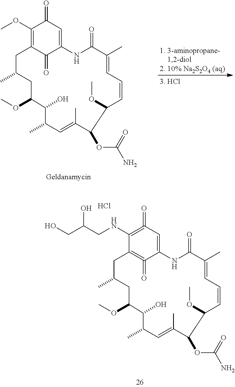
C1(OC)=C2C(=O)C(=CC1=O)NC(=O)C(C)=CC=CC(OC)C(OC(=O)N)C(C)=CC(C)C(O)C(OC)CC(C)C2.C1(NCC(CO)O)=C(=O)C=C2C(=O)=C1CC(C)CC(OC)C(O)C(C)C=C(C)C(OC(=O)N)C(OC)C=CC=C(C)C(=O)N2.Cl
